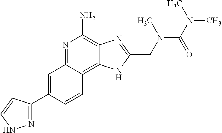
C1=C(C2=NNC=C2)C=CC2=C3C(=C(N)N=C12)N=C(CN(C)C(N(C)C)=O)N3
